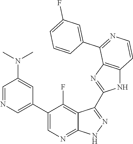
C1=NC=C(C2=CN=C3C(=C2F)C(C2=NC4=C(N2)C=CN=C4C2=CC(F)=CC=C2)=NN3)C=C1N(C)C
